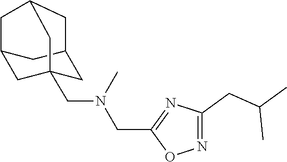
N1=C(CC(C)C)N=C(CN(C)CC23CC4CC(C2)CC(C4)C3)O1
